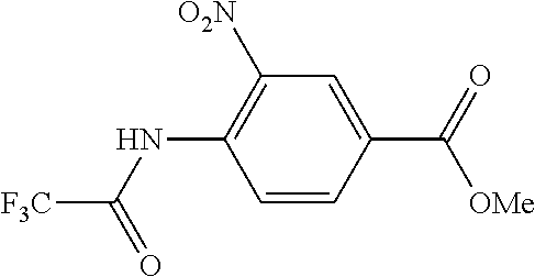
C1=CC(C(=O)[OMe])=CC([O2N])=C1NC([F3C])=O
